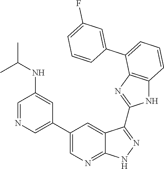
C1=C(C2=CC=CC3=C2N=C(C2=NNC4=NC=C(C5=CN=CC(NC(C)C)=C5)C=C42)N3)C=CC=C1F
